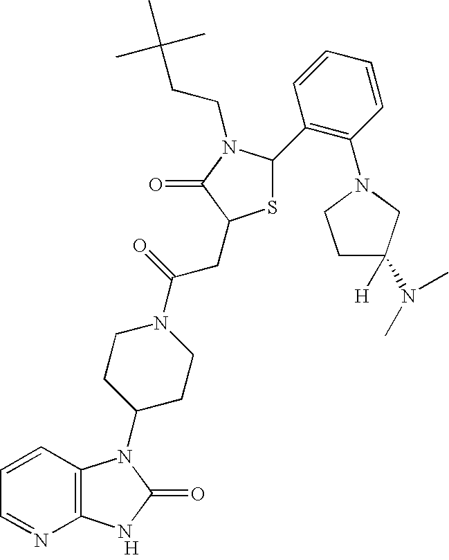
[H].C12=C(C=CC=N1)N(C1CCN(C(=O)CC3SC(C4=C(N5CC(N(C)C)([H])CC5)C=CC=C4)N(CCC(C)(C)C)C3=O)CC1)C(=O)N2
